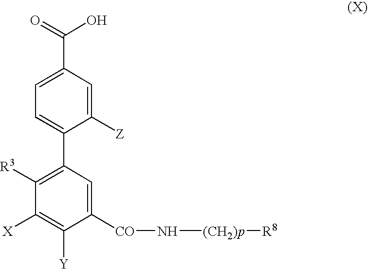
C1=C([Z])C(C2=C([R3])C([X])=C([Y])C([CO]N[(CH2)p][R8])=C2)=CC=C1C(=O)O
